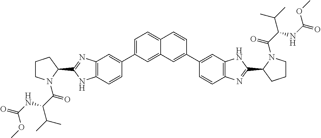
C1=C(C2=CC3=C(C=C2)NC(C2CCCN2C(C(C(C)C)NC(=O)OC)=O)=N3)C=C2C(=C1)C=CC(C1=CC3=C(C=C1)N=C(C1CCCN1C(C(C(C)C)NC(=O)OC)=O)N3)=C2
